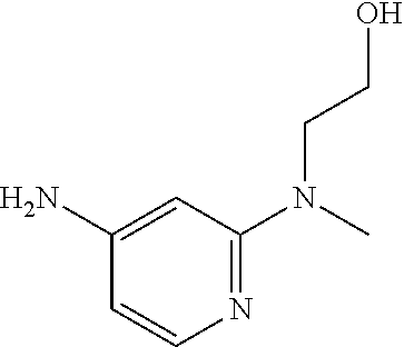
C1=CN=C(N(C)CCO)C=C1N
